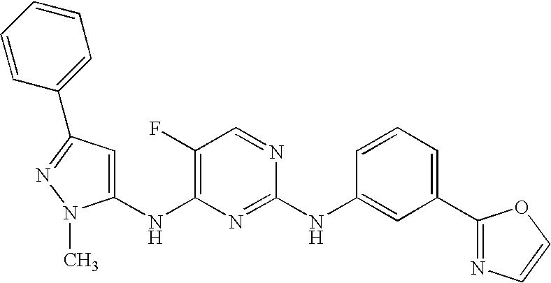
C1(NC2=C(F)C=NC(NC3=CC(C4=NC=CO4)=CC=C3)=N2)=CC(C2=CC=CC=C2)=NN1C
